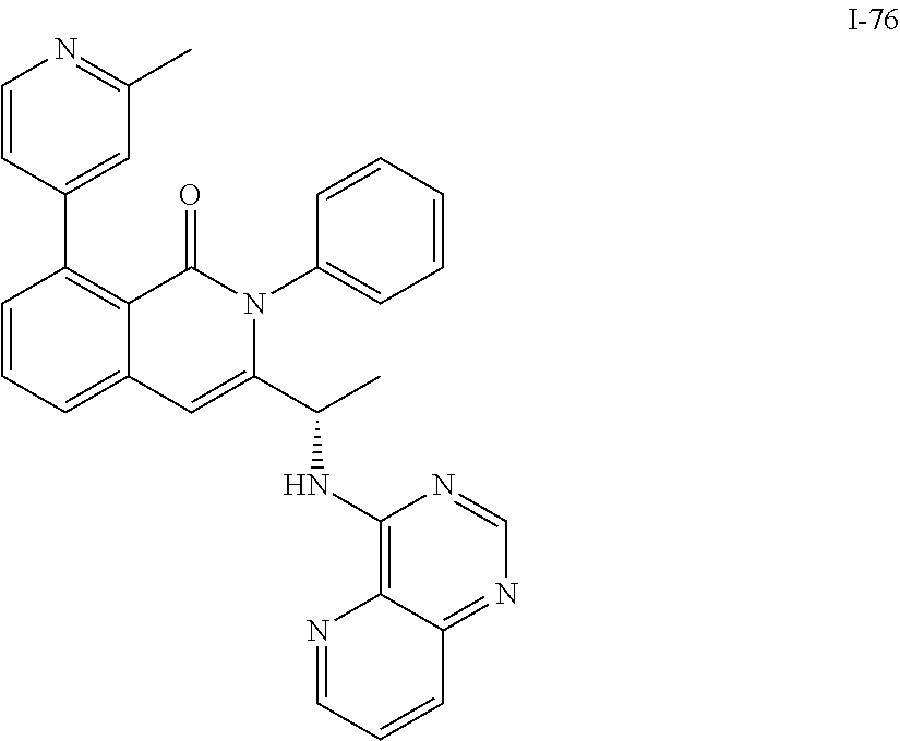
C1(C2=C3C(=CC=C2)C=C(C(C)NC2=C4C(=NC=N2)C=CC=N4)N(C2=CC=CC=C2)C3=O)=CC(C)=NC=C1
